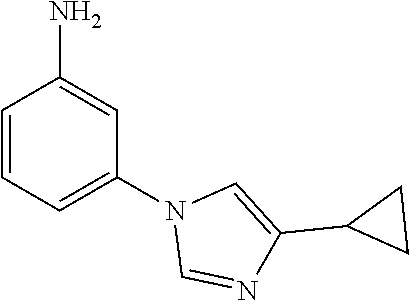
C1=CC=C(N2C=NC(C3CC3)=C2)C=C1N
